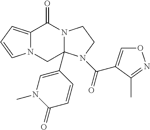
N12C(=CC=C1)C(=O)N1C(C3=CN(C)C(=O)C=C3)(C2)N(C(=O)C2=CON=C2C)CC1
